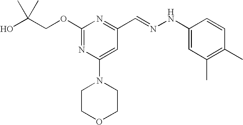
C(COC1=NC(N2CCOCC2)=CC(C=NNC2=CC(C)=C(C)C=C2)=N1)(O)(C)C
